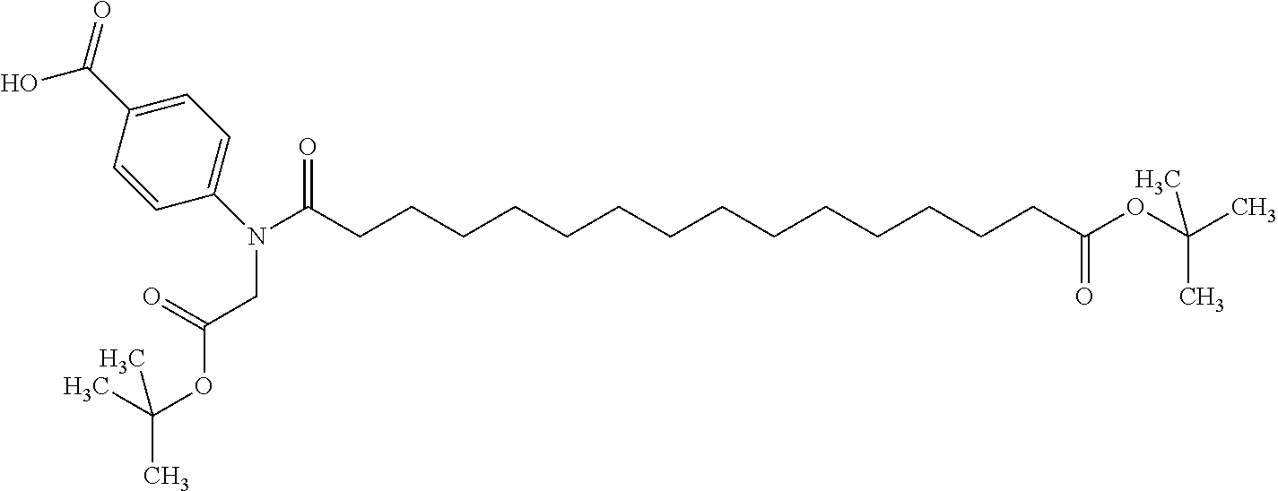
C1(N(C(CCCCCCCCCCCCCCC(OC(C)(C)C)=O)=O)CC(=O)OC(C)(C)C)=CC=C(C(=O)O)C=C1
